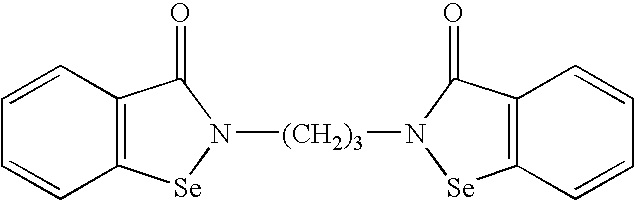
C1=CC2=C(C=C1)[Se]N([(CH2)3]N1[Se]C3=C(C1=O)C=CC=C3)C2=O
